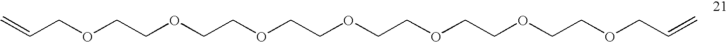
C=CCOCCOCCOCCOCCOCCOCCOCC=C
